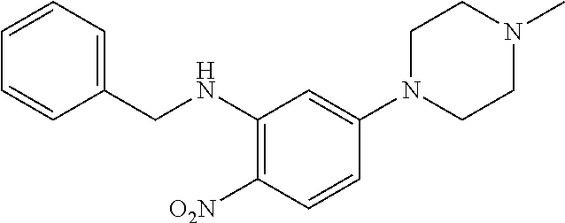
C1(NCC2=CC=CC=C2)=C([O2N])C=CC(N2CCN(C)CC2)=C1
